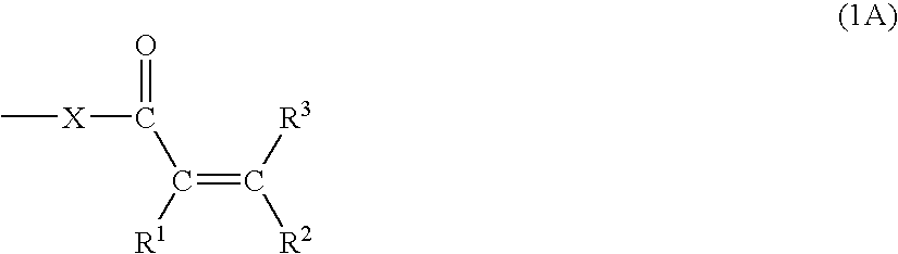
C[X]C(C([R1])=C([R3])[R2])=O
